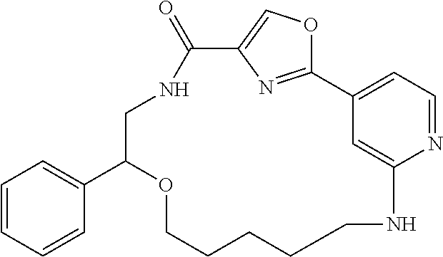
C12=NC(=CO1)C(=O)NCC(C1=CC=CC=C1)OCCCCCNC1=CC2=CC=N1
